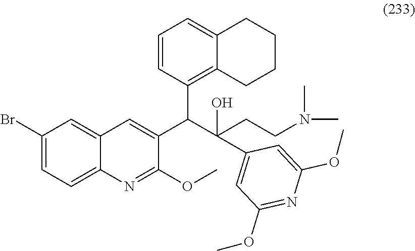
C1(Br)=CC=C2C(=C1)C=C(C(C(O)(C1=CC(OC)=NC(OC)=C1)CCN(C)C)C1=C3C(=CC=C1)CCCC3)C(OC)=N2
